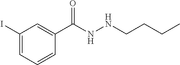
C1=C(I)C=C(C(=O)NNCCCC)C=C1
